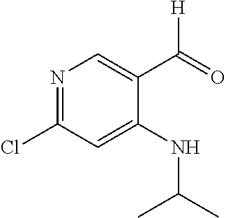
N1=C(Cl)C=C(NC(C)C)C(C(=O)[H])=C1
